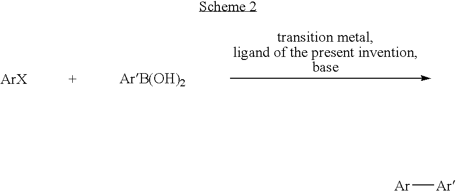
[Ar][Ar]
